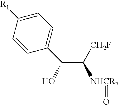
C1=CC(C(C([NHCR7]=O)[CH2F])O)=CC=C1[R1]
